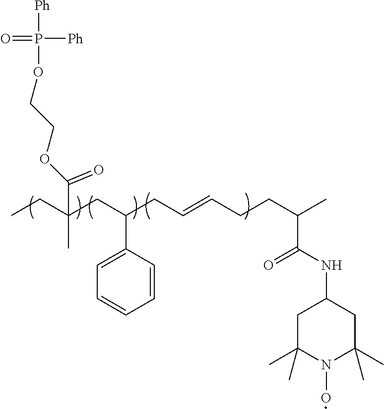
[Ph]P([Ph])(=O)OCCOC(C(CC)(CC(CC=CCCC(C)C(NC1CC(C)(C)N(O)C(C)(C)C1)=O)C1=CC=CC=C1)C)=O
